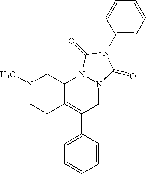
N1(C)CCC2=C(C3=CC=CC=C3)CN3N(C2C1)C(=O)N(C1=CC=CC=C1)C3=O
